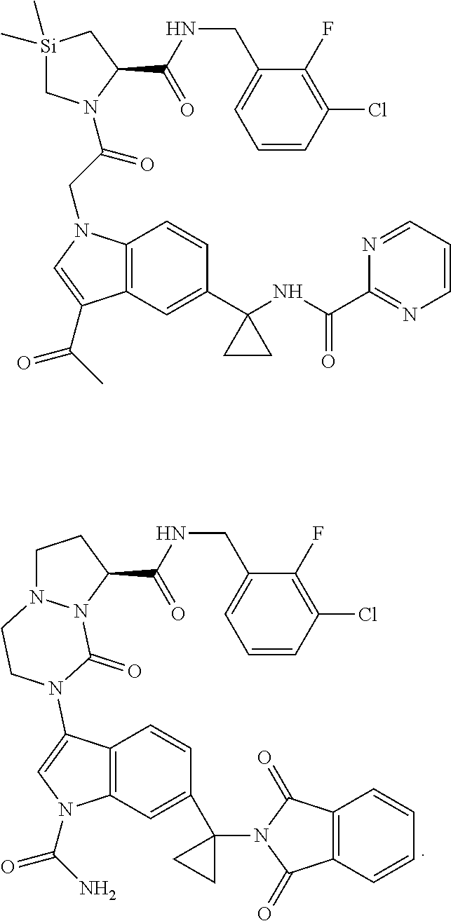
[Si]1(C)(C)CN(C(CN2C3=C(C=C(C4(NC(C5=NC=CC=N5)=O)CC4)C=C3)C(C(C)=O)=C2)=O)C(C(NCC2=CC=CC(Cl)=C2F)=O)C1.C1N2N(C(C(NCC3=CC=CC(Cl)=C3F)=O)C1)C(=O)N(C1=CN(C(N)=O)C3=C1C=CC(C1(N4C(=O)C5=C(C4=O)C=CC=C5)CC1)=C3)CC2
